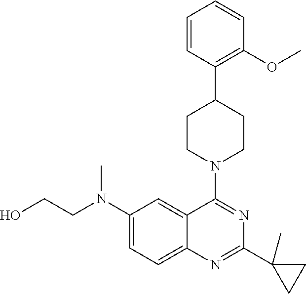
C(N(C1=CC=C2C(=C1)C(N1CCC(C3=C(OC)C=CC=C3)CC1)=NC(C1(C)CC1)=N2)C)CO
